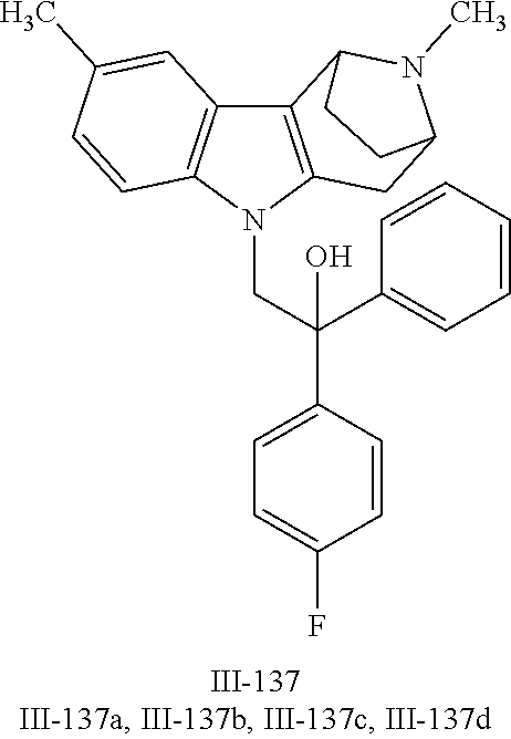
N1(CC(C2=CC=C(F)C=C2)(C2=CC=CC=C2)O)C2=C(C3=C1C=CC(C)=C3)C1N(C)C(C2)CC1
